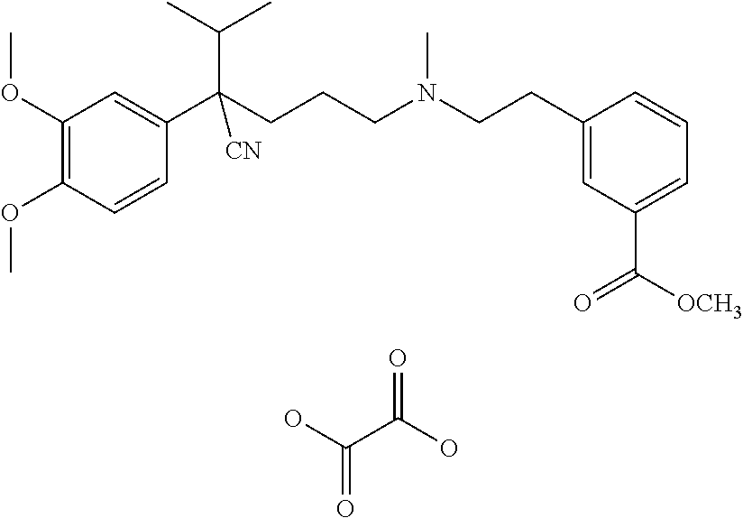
C1(OC)=C(OC)C=CC(C(CCCN(CCC2=CC(C([OCH3])=O)=CC=C2)C)(C(C)C)[CN])=C1.OC(C(O)=O)=O
